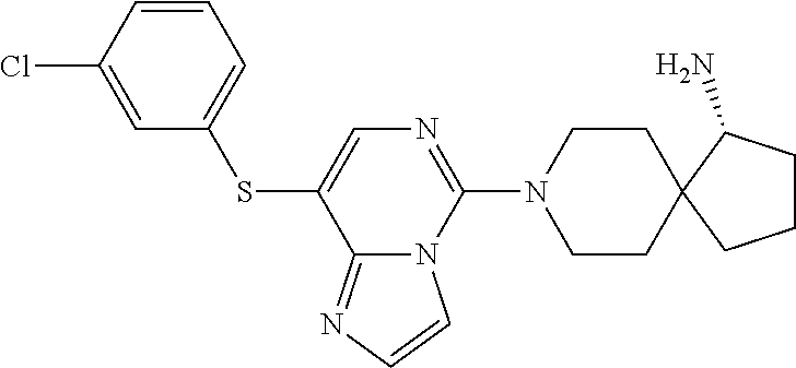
C1=CC(Cl)=CC(SC2=CN=C(N3CCC4(CC3)CCCC4N)N3C2=NC=C3)=C1
